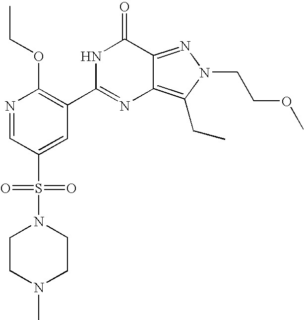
N1=CC(S(N2CCN(C)CC2)(=O)=O)=CC(C2=NC3=C(CC)N(CCOC)N=C3C(=O)N2)=C1OCC
